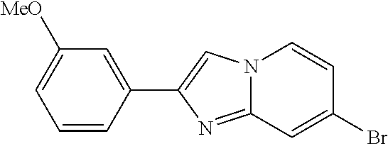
C1=CC(C2=CN3C(=N2)C=C(Br)C=C3)=CC([MeO])=C1
